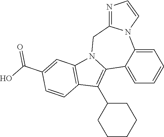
C1=C2C(=CC=C1)C1=C(C3CCCCC3)C3=C(N1CC1=NC=CN21)C=C(C(O)=O)C=C3
